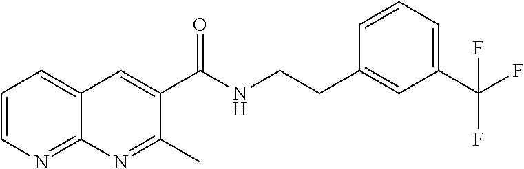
C1=CN=C2C(=C1)C=C(C(NCCC1=CC(C(F)(F)F)=CC=C1)=O)C(C)=N2
